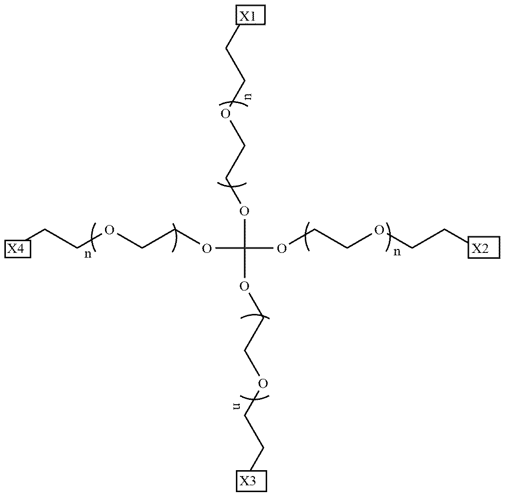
[X4]CCOCCOC(OCCOCC[X2])(OCCOCC[X1])OCCOCC[X3]
